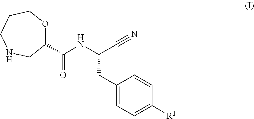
C(NC(CC1=CC=C([R1])C=C1)C#N)(=O)C1OCCCNC1
